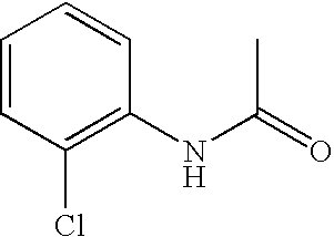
N(C(=O)C)C1=C(Cl)C=CC=C1
